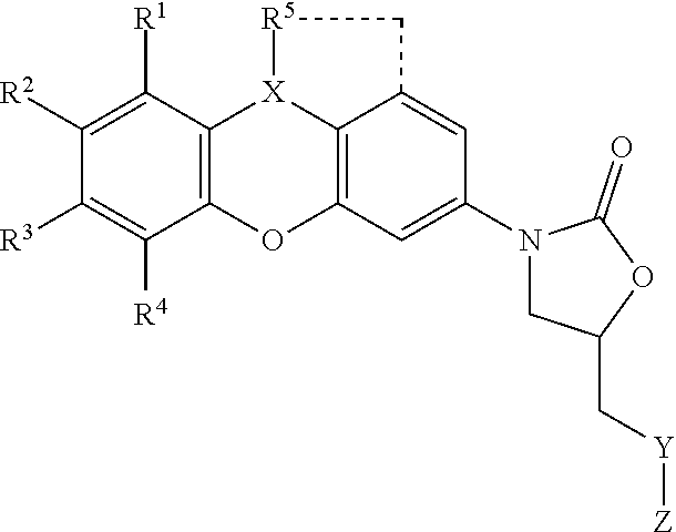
C12=C(OC3=C4[X]1[R5]CC4=CC(N1CC(C[Y][Z])OC1=O)=C3)C([R4])=C([R3])C([R2])=C2[R1]
